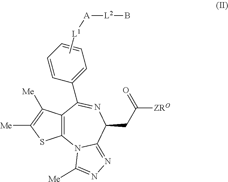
C[L1][A][L2]B.C12=C(N3C(=NN=C3[Me])C(CC(=O)[ZRO])N=C1C1=CC=CC=C1)SC([Me])=C2[Me]
